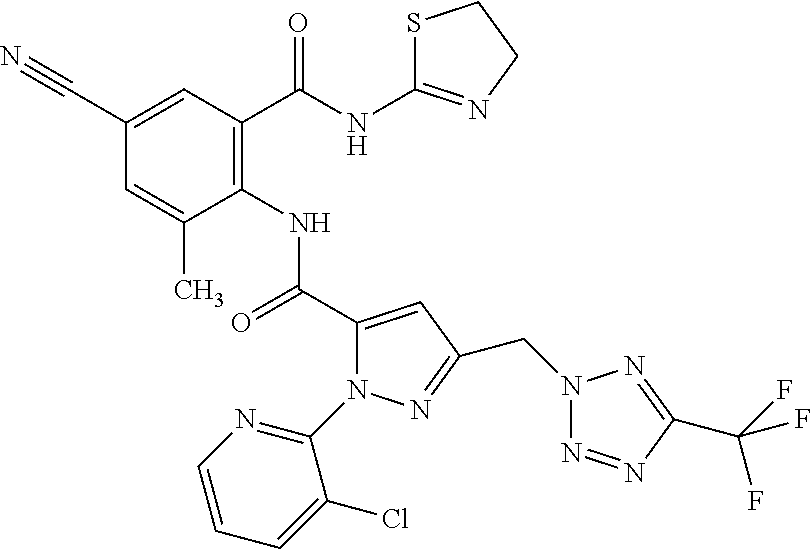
C1(C#N)=CC(C(=O)NC2=NCCS2)=C(NC(=O)C2=CC(CN3N=NC(C(F)(F)F)=N3)=NN2C2=NC=CC=C2Cl)C(C)=C1
